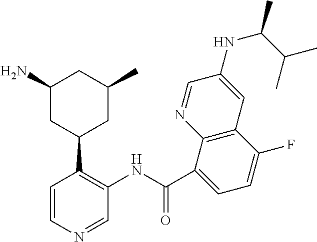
C1=NC2=C(C=C1NC(C)C(C)C)C(F)=CC=C2C(NC1=C(C2CC(C)CC(N)C2)C=CN=C1)=O
